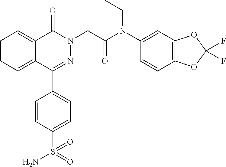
C1=CC=C2C(=C1)C(=O)N(CC(N(C1=CC3=C(C=C1)OC(F)(F)O3)CC)=O)N=C2C1=CC=C(S(N)(=O)=O)C=C1
